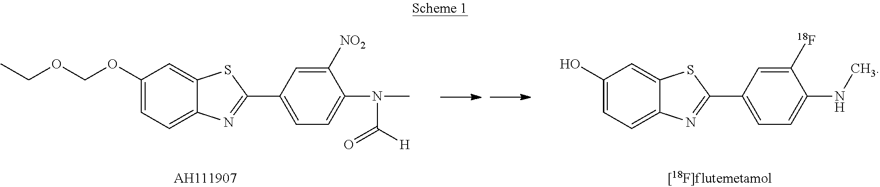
CCOCOC1=CC=C2C(=C1)SC(C1=CC=C(N(C(=O)[H])C)C([NO2])=C1)=N2.OC1=CC=C2C(=C1)SC(C1=CC=C(NC)C([18F])=C1)=N2
